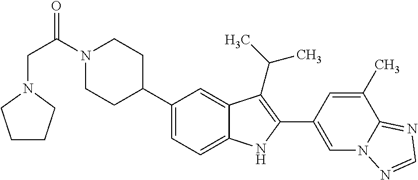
N1(C(CN2CCCC2)=O)CCC(C2=CC=C3C(=C2)C(C(C)C)=C(C2=CN4C(=NC=N4)C(C)=C2)N3)CC1
